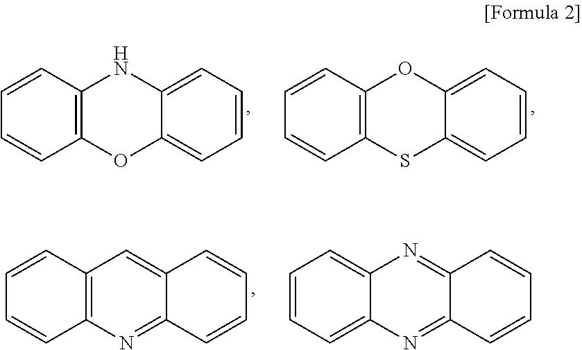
C12=C(OC3=CC=CC=C3N1)C=CC=C2.C12=C(SC3=CC=CC=C3O1)C=CC=C2.C12=C(N=C3C(=C1)C=CC=C3)C=CC=C2.C12=CC=CC=C1N=C1C(=N2)C=CC=C1
